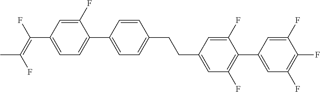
C(C1=CC(F)=C(C2=CC(F)=C(F)C(F)=C2)C(F)=C1)CC1=CC=C(C2=CC=C(C(=C(F)C)F)C=C2F)C=C1
